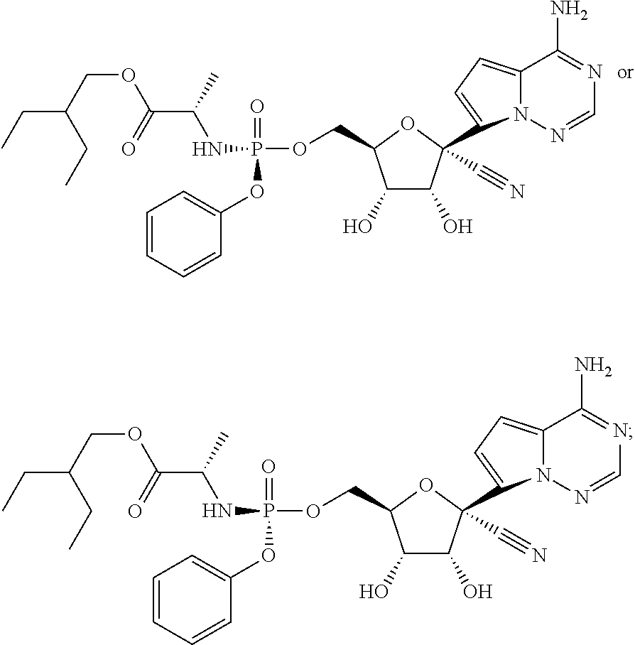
CCC(CC)COC(=O)C(NP(OCC1C(O)C(O)C(C2=CC=C3N2N=CN=C3N)(C#N)O1)(=O)OC1=CC=CC=C1)C.CCC(CC)COC(=O)C(NP(OCC1C(O)C(O)C(C2=CC=C3N2N=CN=C3N)(C#N)O1)(=O)OC1=CC=CC=C1)C
